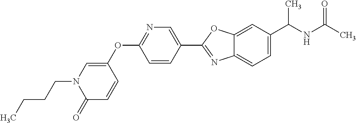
C(N1C(=O)C=CC(OC2=NC=C(C3=NC4=CC=C(C(NC(C)=O)C)C=C4O3)C=C2)=C1)CCC
